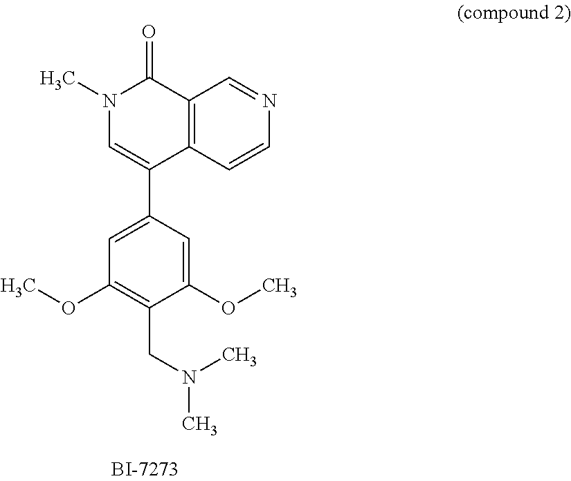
C12=C(C=CN=C1)C(C1=CC(OC)=C(CN(C)C)C(OC)=C1)=CN(C)C2=O
